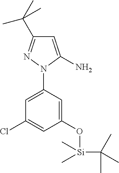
C1(O[Si](C)(C)C(C)(C)C)=CC(N2C(N)=CC(C(C)(C)C)=N2)=CC(Cl)=C1
